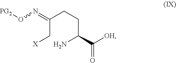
C(C[X])(CCC(N)C([OH])=O)=NO[PG2]
